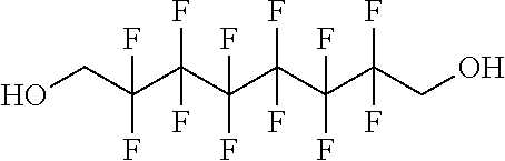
C(C(C(C(F)(F)C(C(C(CO)(F)F)(F)F)(F)F)(F)F)(F)F)O
